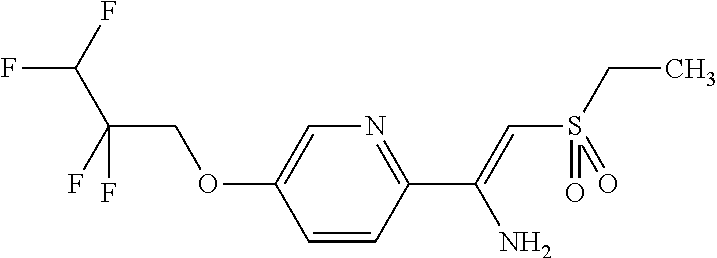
C1=CC(C(N)=CS(CC)(=O)=O)=NC=C1OCC(F)(C(F)F)F
